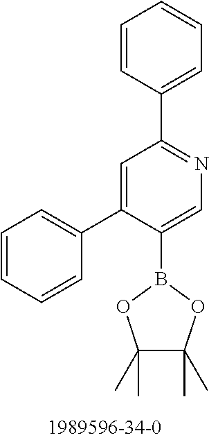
C1=CC(C2=NC=C(B3OC(C)(C)C(C)(C)O3)C(C3=CC=CC=C3)=C2)=CC=C1
